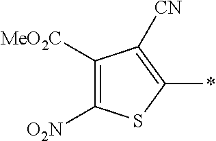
C1([O2N])=C([MeO2C])C([CN])=C(*)S1
